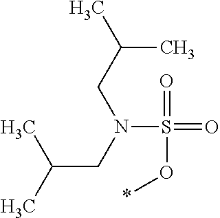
C(CN(CC(C)C)S(=O)(O*)=O)(C)C
